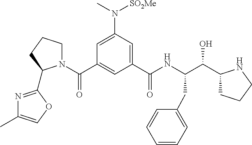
C1(C(NC(C(O)C2CCCN2)CC2=CC=CC=C2)=O)=CC(N(C)[SO2Me])=CC(C(N2CCCC2C2=NC(C)=CO2)=O)=C1
